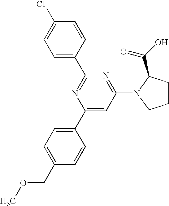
C1=C(Cl)C=CC(C2=NC(C3=CC=C(COC)C=C3)=CC(N3CCCC3C(O)=O)=N2)=C1
